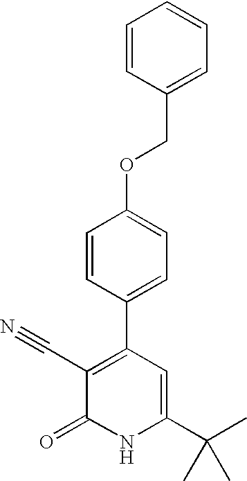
C1=CC(COC2=CC=C(C3=C(C#N)C(=O)NC(C(C)(C)C)=C3)C=C2)=CC=C1
